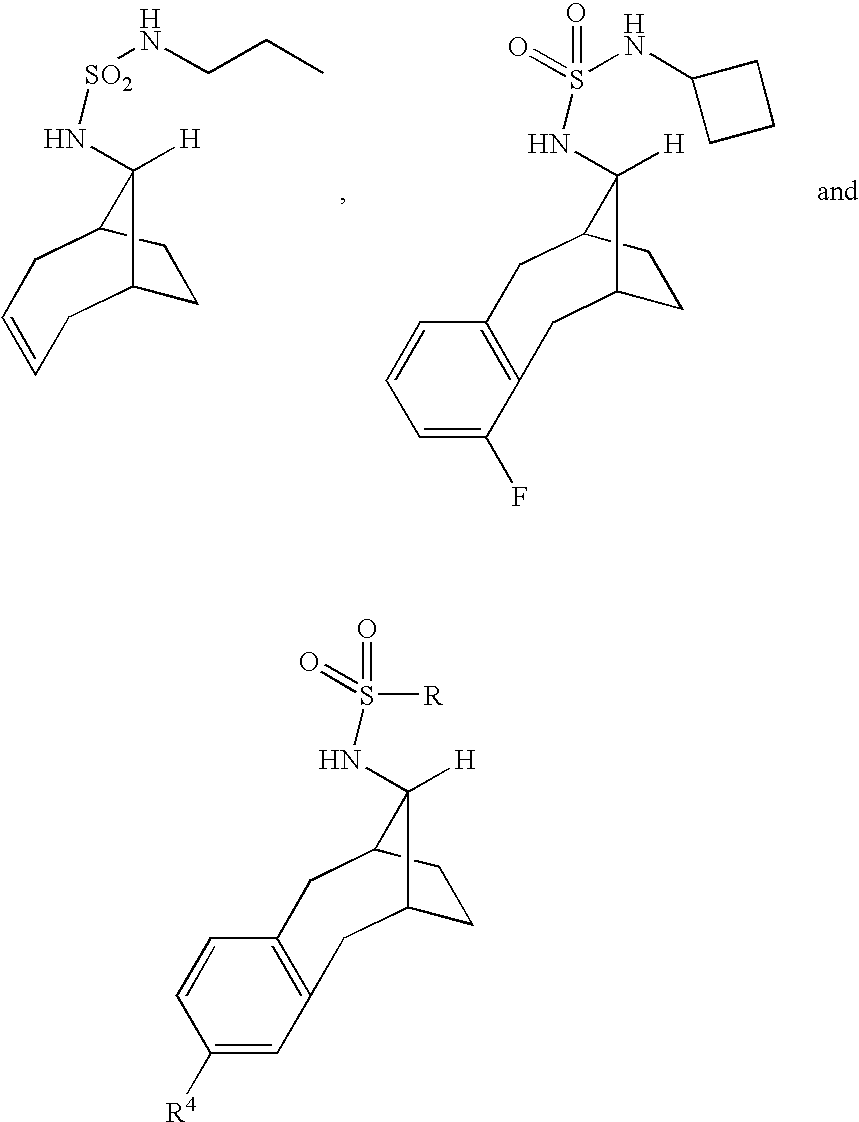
S([R])(=O)(=O)NC1([H])C2CCC1CC1=C(C2)C=C([R4])C=C1.S(NC1CCC1)(=O)(=O)NC1([H])C2CCC1CC1=C(C2)C(F)=CC=C1.[SO2](NCCC)NC1([H])C2CCC1CC=CC2
